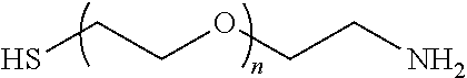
SCCOCCN
